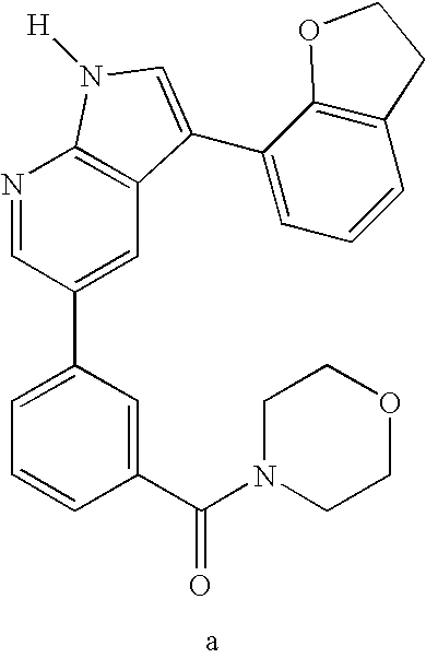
C1(C(N2CCOCC2)=O)=CC(C2=CC3=C(N=C2)N([H])C=C3C2=CC=CC3=C2OCC3)=CC=C1
